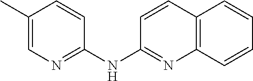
C1(C)=CN=C(NC2=NC3=C(C=C2)C=CC=C3)C=C1
